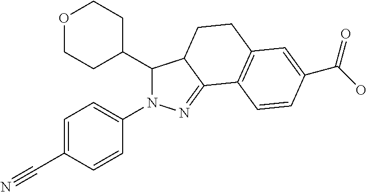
C1(C2CCOCC2)N(C2=CC=C(C#N)C=C2)N=C2C1CCC1=C2C=CC(C(=O)O)=C1
